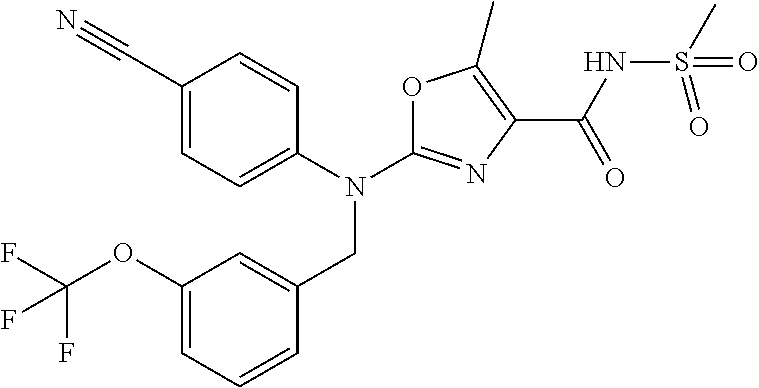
N(C1=NC(C(NS(C)(=O)=O)=O)=C(C)O1)(CC1=CC(OC(F)(F)F)=CC=C1)C1=CC=C(C#N)C=C1
